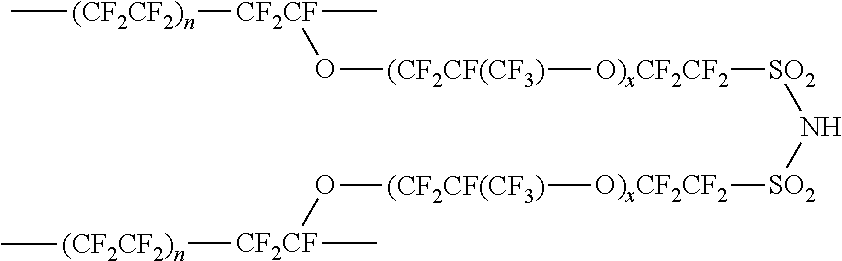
C[(CF2CF2)n][CF2CF](C)O[(CF2CF(CF3)][O)xCF2CF2][SO2]N[SO2][O)xCF2CF2][(CF2CF(CF3)]O[CF2CF](C)[(CF2CF2)n]C
